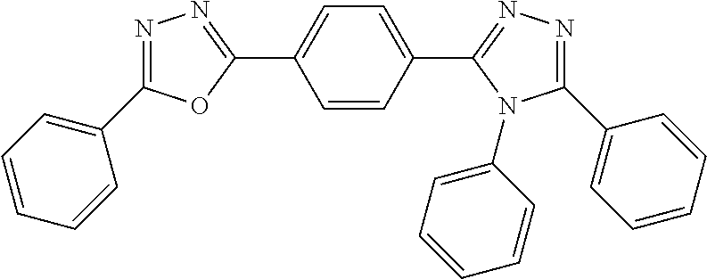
C1(C2=NN=C(C3=CC=C(C4=NN=C(C5=CC=CC=C5)N4C4=CC=CC=C4)C=C3)O2)=CC=CC=C1
